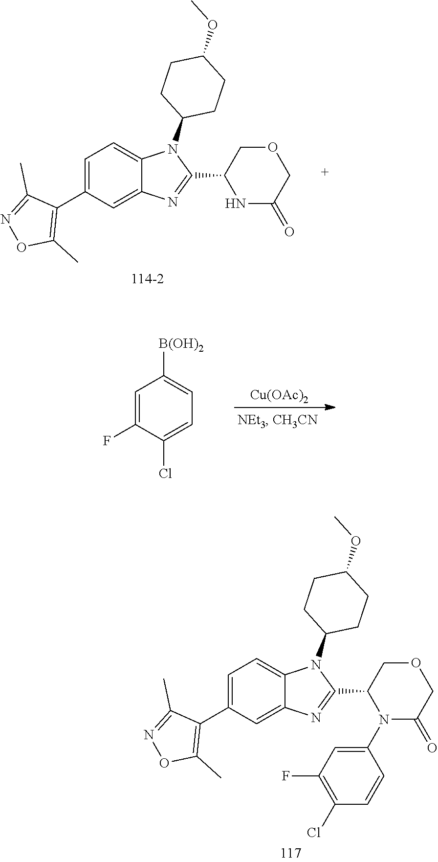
C1(C2N(C3=CC(F)=C(Cl)C=C3)C(=O)COC2)=NC2=CC(C3=C(C)ON=C3C)=CC=C2N1C1CCC(OC)CC1.C1(C2NC(=O)COC2)=NC2=CC(C3=C(C)ON=C3C)=CC=C2N1C1CCC(OC)CC1.C1=C(F)C(Cl)=CC=C1[B(OH)2].[Cu(OAc)2]
